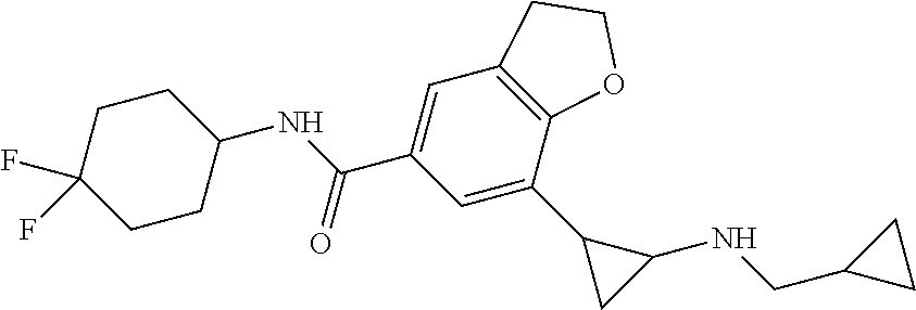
C1=C(C(NC2CCC(F)(F)CC2)=O)C=C(C2CC2NCC2CC2)C2=C1CCO2
